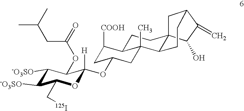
C1([-O3SO])C([-O3SO])C(C[125I])OC(OC2CC([COOH])C3CCC45C(C3(C)C2)CCC(C4)C(=C)C5O)([H])C1OC(=O)CC(C)C
